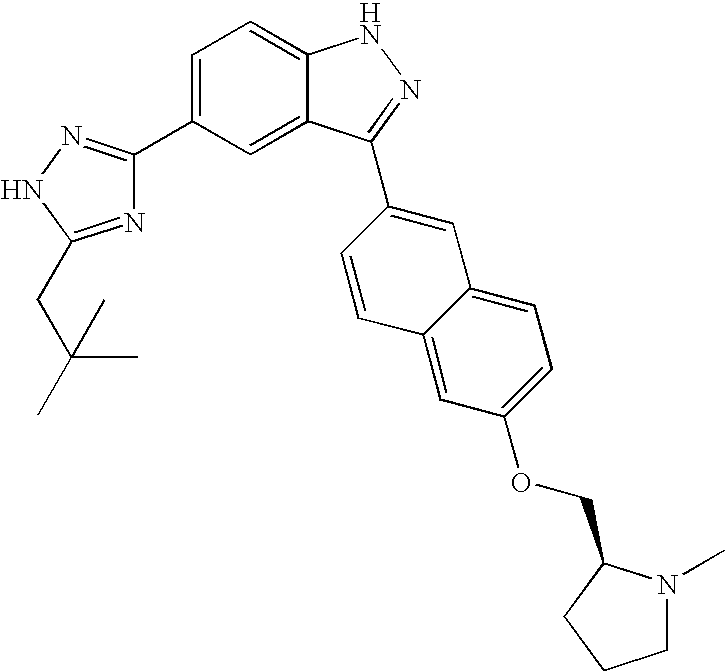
C1(C2=CC=C3C(=C2)C(C2=CC4=CC=C(OCC5N(C)CCC5)C=C4C=C2)=NN3)=NNC(CC(C)(C)C)=N1
